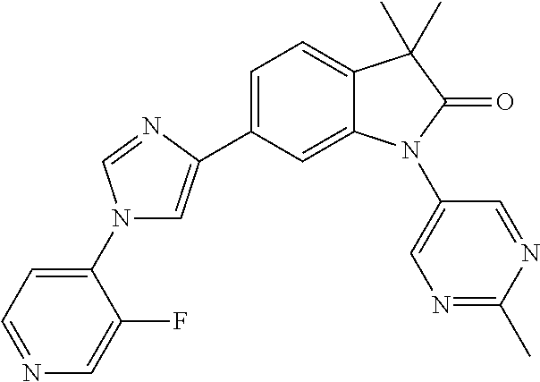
C1=C(C2=CN(C3=CC=NC=C3F)C=N2)C=C2C(=C1)C(C)(C)C(=O)N2C1=CN=C(C)N=C1
